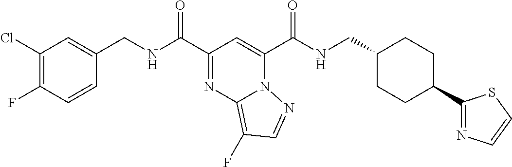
C1(Cl)=C(F)C=CC(CNC(C2=NC3=C(F)C=NN3C(C(NCC3CCC(C4=NC=CS4)CC3)=O)=C2)=O)=C1
